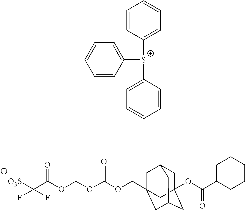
C1=CC([S+](C2=CC=CC=C2)C2=CC=CC=C2)=CC=C1.C1C2(OC(C3CCCCC3)=O)CC3CC(COC(OCOC(C([O3S])(F)F)=O)=O)(CC1C3)C2
